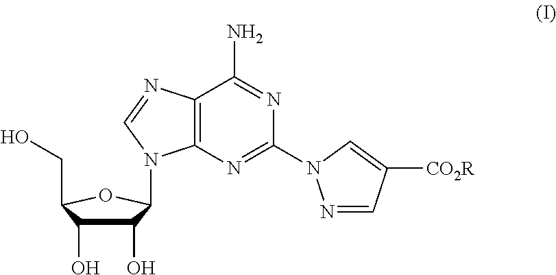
C12=C(N=C(N3N=CC([CO2R])=C3)N=C1N)N(C1C(O)C(O)C(CO)O1)C=N2
